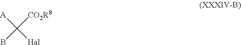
[A]C([CO2R8])(B)[Hal]
